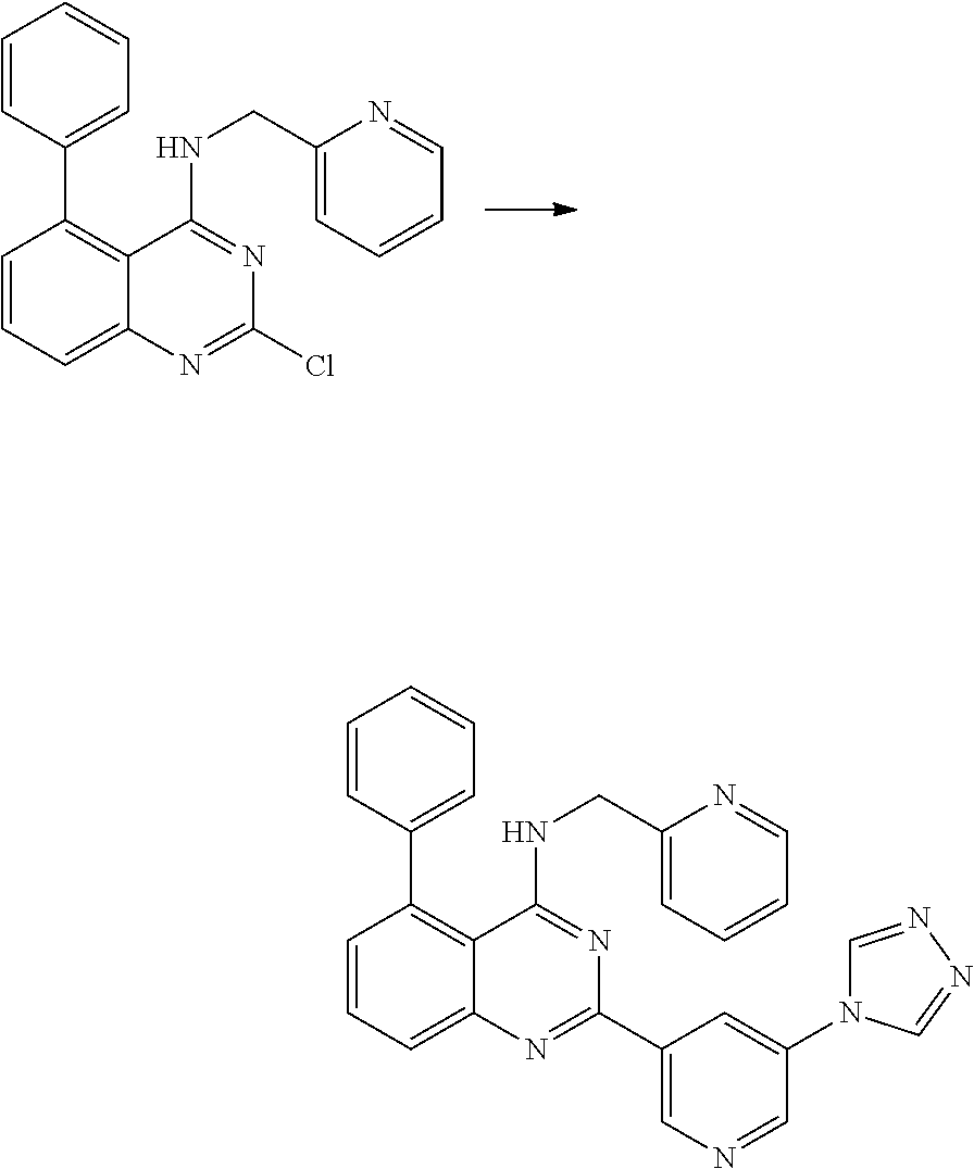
C1(C2=C3C(=CC=C2)N=C(Cl)N=C3NCC2=CC=CC=N2)=CC=CC=C1.C1(C2=C3C(=CC=C2)N=C(C2=CN=CC(N4C=NN=C4)=C2)N=C3NCC2=CC=CC=N2)=CC=CC=C1
